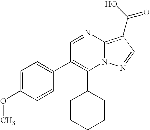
C1(C2CCCCC2)=C(C2=CC=C(OC)C=C2)C=NC2=C(C(O)=O)C=NN12
